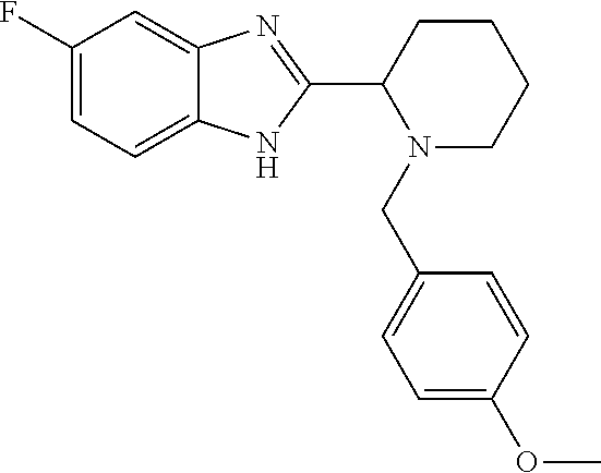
C1(F)=CC=C2C(=C1)N=C(C1CCCCN1CC1=CC=C(OC)C=C1)N2
